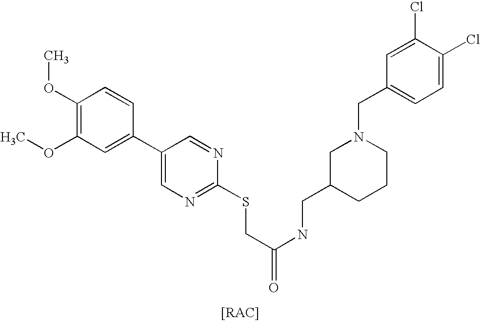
C1(OC)=C(OC)C=C(C2=CN=C(SCC(NCC3CCCN(CC4=CC=C(Cl)C(Cl)=C4)C3)=O)N=C2)C=C1
